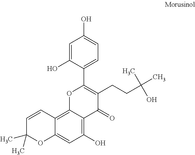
C1=CC2=C3C(=C(O)C=C2OC1(C)C)C(=O)C(CCC(C)(C)O)=C(C1=CC=C(O)C=C1O)O3
